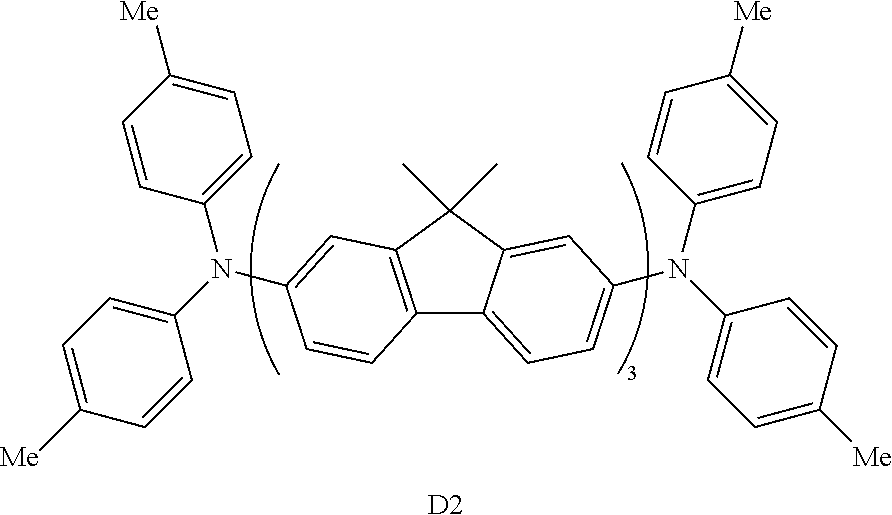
C12=C(C(C)(C)C3=CC(N(C4=CC=C([Me])C=C4)C4=CC=C([Me])C=C4)=CC=C13)C=C(N(C1=CC=C([Me])C=C1)C1=CC=C([Me])C=C1)C=C2.[D2]
